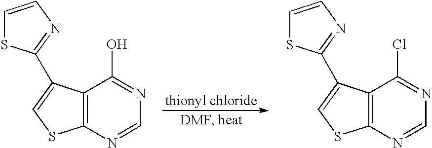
C12=C(N=CN=C1O)SC=C2C1=NC=CS1.C12=C(N=CN=C1Cl)SC=C2C1=NC=CS1
